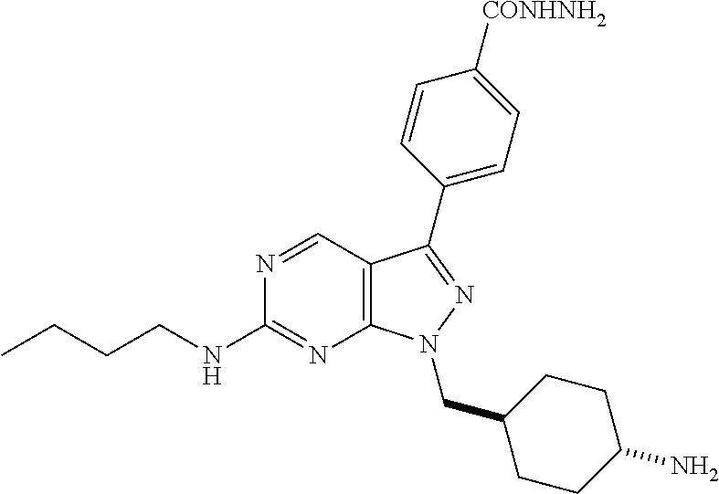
N1=CC2=C(N=C1NCCCC)N(CC1CCC(N)CC1)N=C2C1=CC=C([CONHNH2])C=C1
